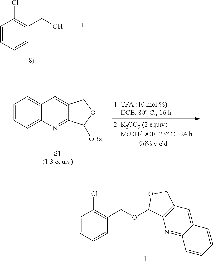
C1=CC=C2C(=C1)C=C1C(=N2)C([OBz])OC1.C1=CC=CC(CO)=C1Cl.C1=CC=CC(COC2C3=C(C=C4C(=N3)C=CC=C4)CO2)=C1Cl
